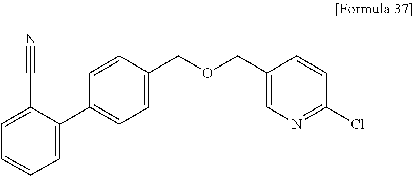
O(CC1=CC=C(C2=CC=CC=C2C#N)C=C1)CC1=CN=C(Cl)C=C1
